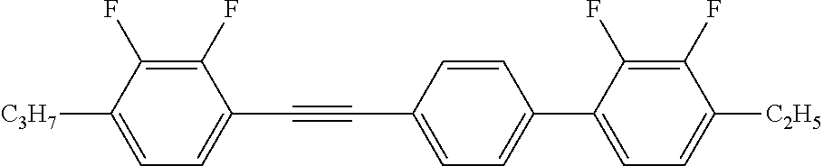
C1(F)=C(F)C([C3H7])=CC=C1C#CC1=CC=C(C2=CC=C([C2H5])C(F)=C2F)C=C1
